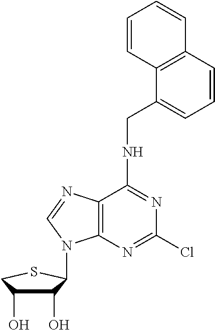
C1(O)C(O)CSC1N1C2=C(C(NCC3=CC=CC4=C3C=CC=C4)=NC(Cl)=N2)N=C1
